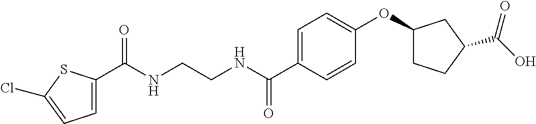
C1=CC(C(NCCNC(=O)C2=CC=C(Cl)S2)=O)=CC=C1OC1CCC(C(O)=O)C1
